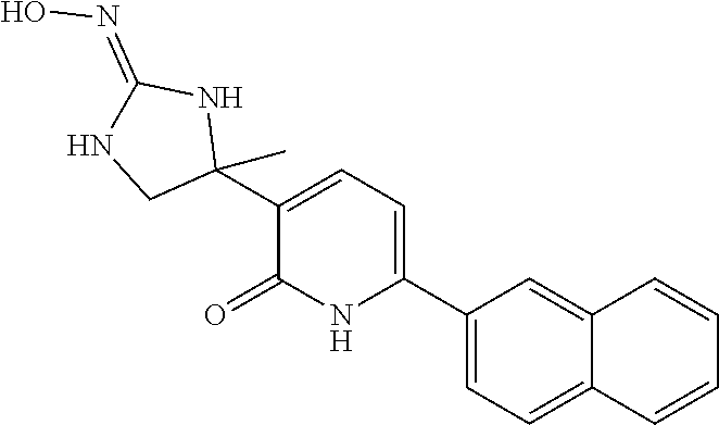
C1(C2=CC=C(C3(C)NC(=NO)NC3)C(=O)N2)=CC=C2C(=C1)C=CC=C2
